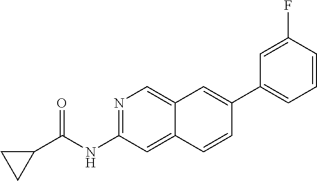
C1(C2=CC3=CN=C(NC(=O)C4CC4)C=C3C=C2)=CC=CC(F)=C1
